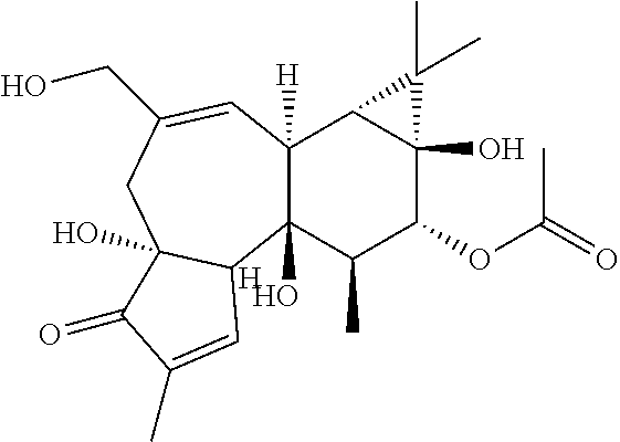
C12([H])C(O)(C(C)C(OC(C)=O)C3(O)C1C3(C)C)C1C(O)(CC(CO)=C2)C(=O)C(C)=C1.[H]
